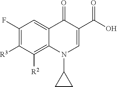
C1(F)=C([R3])C([R2])=C2C(=C1)C(=O)C(C(O)=O)=CN2C1CC1
